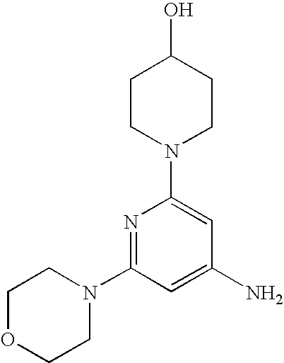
N1=C(N2CCOCC2)C=C(N)C=C1N1CCC(O)CC1
